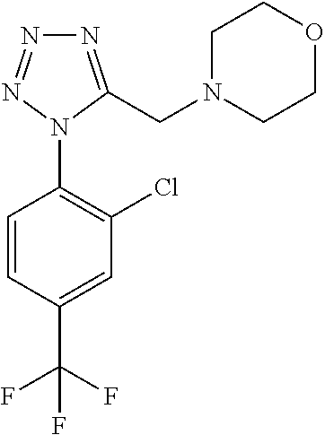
C1(Cl)=C(N2C(CN3CCOCC3)=NN=N2)C=CC(C(F)(F)F)=C1
